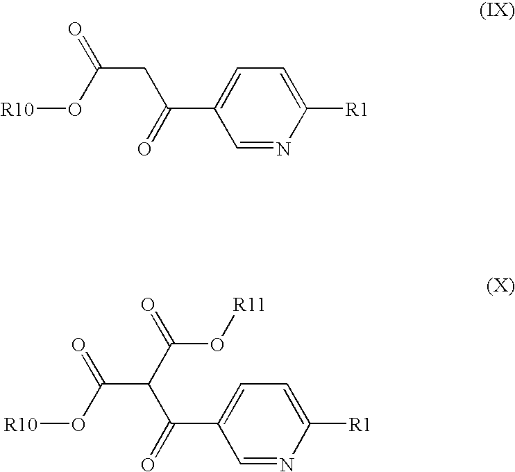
C1=NC([R1])=CC=C1C(=O)CC(=O)O[R10].C1=NC([R1])=CC=C1C(=O)C(C(=O)O[R10])C(=O)O[R11]
